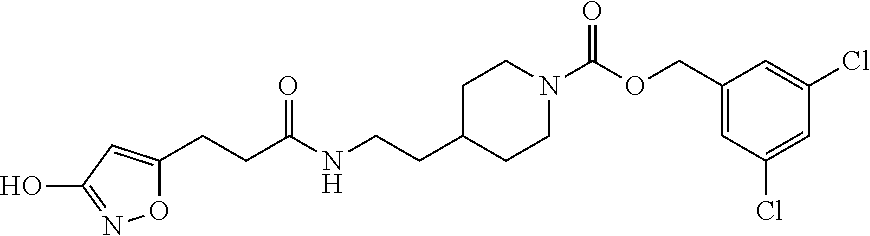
C1C(CCNC(CCC2=CC(O)=NO2)=O)CCN(C(OCC2=CC(Cl)=CC(Cl)=C2)=O)C1
